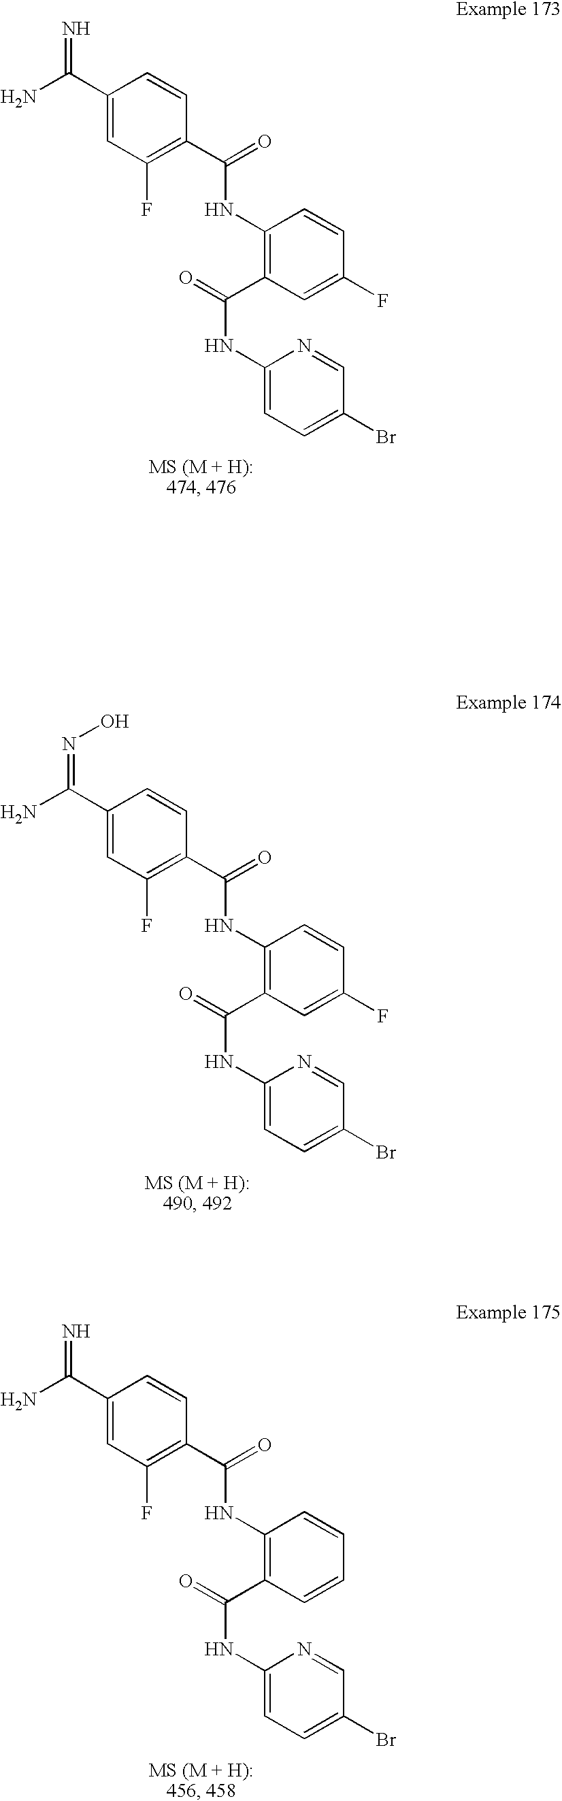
C(C1=CC(F)=C(C(=O)NC2=C(C(=O)NC3=CC=C(Br)C=N3)C=C(F)C=C2)C=C1)(N)=N.C(C1=CC(F)=C(C(=O)NC2=C(C(=O)NC3=CC=C(Br)C=N3)C=C(F)C=C2)C=C1)(N)=NO.C(C1=CC(F)=C(C(=O)NC2=C(C(=O)NC3=CC=C(Br)C=N3)C=CC=C2)C=C1)(N)=N
